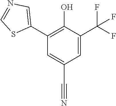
C1=C(C(F)(F)F)C(O)=C(C2=CN=CS2)C=C1C#N
